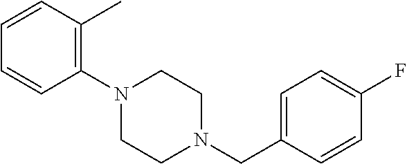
C1(CN2CCN(C3=C(C)C=CC=C3)CC2)=CC=C(F)C=C1
